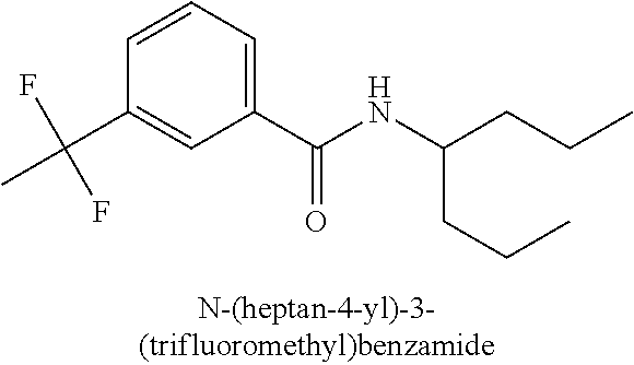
C1(C(C)(F)F)=CC(C(NC(CCC)CCC)=O)=CC=C1
